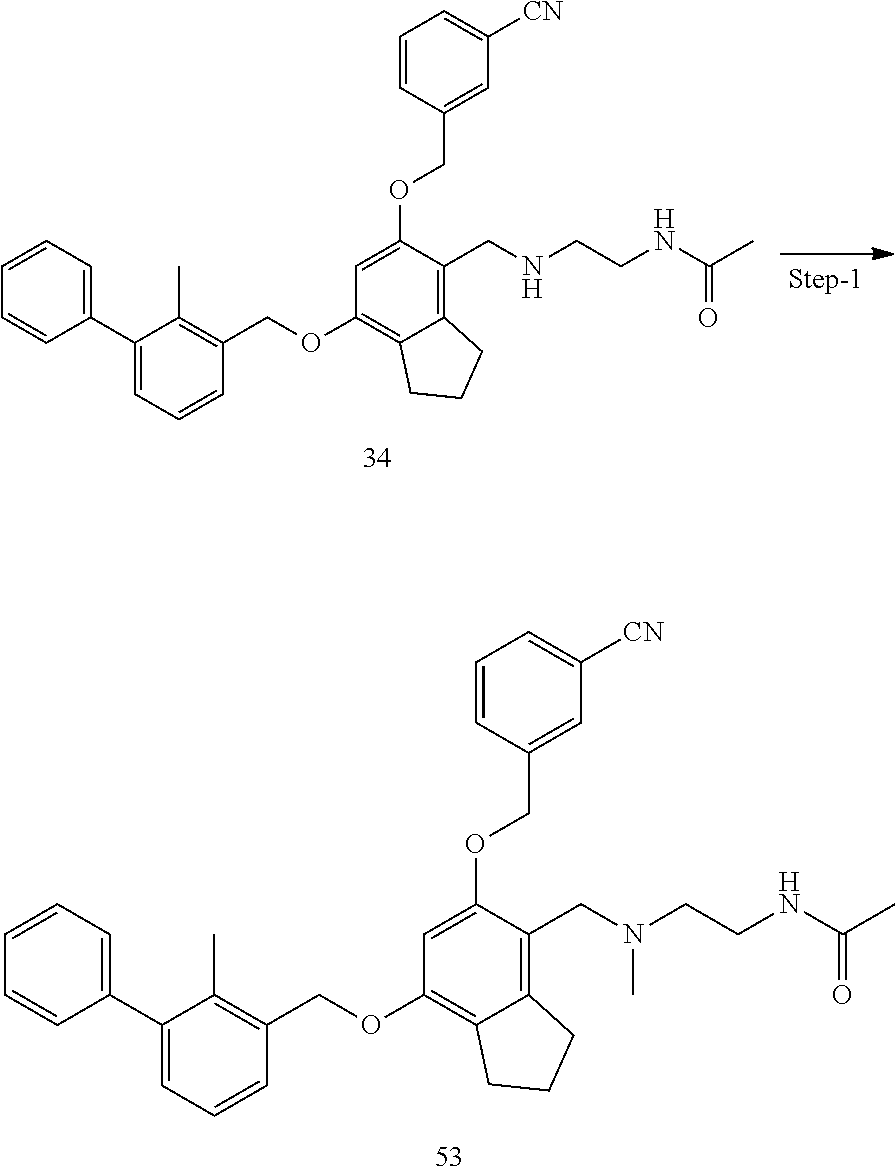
C1(C2=CC=CC=C2)=CC=CC(COC2=C3C(=C(CNCCNC(C)=O)C(OCC4=CC([CN])=CC=C4)=C2)CCC3)=C1C.C1(C2=CC=CC=C2)=CC=CC(COC2=C3C(=C(CN(CCNC(C)=O)C)C(OCC4=CC([CN])=CC=C4)=C2)CCC3)=C1C
